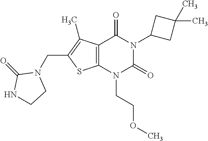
C12=C(N(CCOC)C(=O)N(C3CC(C)(C)C3)C1=O)SC(CN1C(=O)NCC1)=C2C
